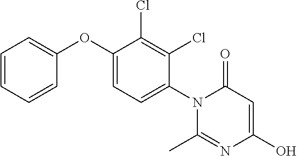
C1=C(OC2=CC=CC=C2)C(Cl)=C(Cl)C(N2C(=O)C=C(O)N=C2C)=C1
